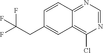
C12=NC=NC(Cl)=C1C=C(CC(F)(F)F)C=C2
